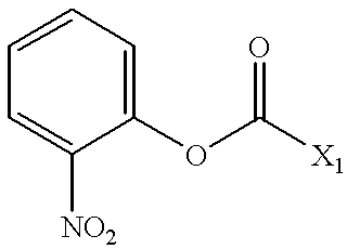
C1(OC([X1])=O)=CC=CC=C1[NO2]
